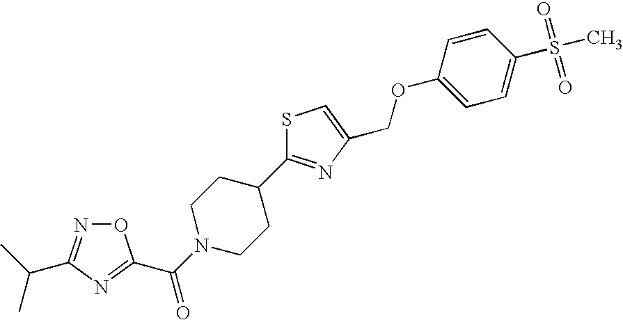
S1C(C2CCN(C(=O)C3=NC(C(C)C)=NO3)CC2)=NC(COC2=CC=C(S(C)(=O)=O)C=C2)=C1
